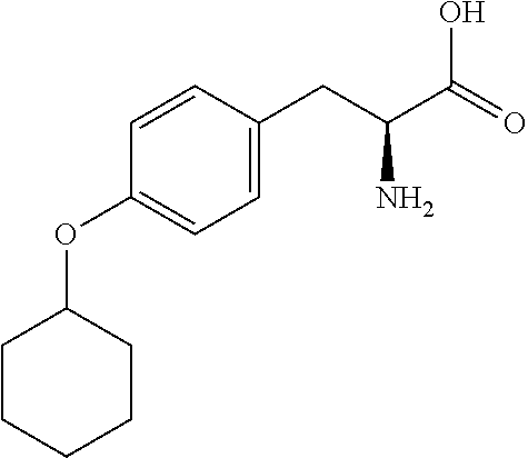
C1(CC(C(O)=O)N)=CC=C(OC2CCCCC2)C=C1
